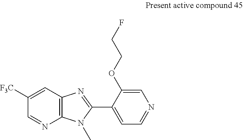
C1=C([F3C])C=NC2=C1N=C(C1=CC=NC=C1OCCF)N2C
